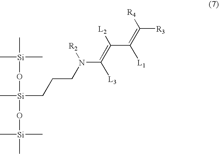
C[Si](C)(O[Si](C)(O[Si](C)(C)C)CCCN(C(=C([L2])C(=C([R4])[R3])[L1])[L3])[R2])C
